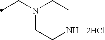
C(N1CCNCC1)C.[2HCl]
